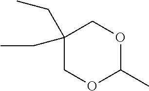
C1(CC)(CC)COC(C)OC1
